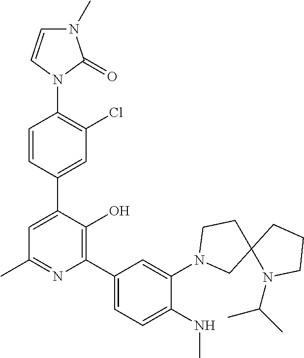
C1=C(C2=CC(Cl)=C(N3C(=O)N(C)C=C3)C=C2)C(O)=C(C2=CC=C(NC)C(N3CC4(CC3)N(C(C)C)CCC4)=C2)N=C1C
